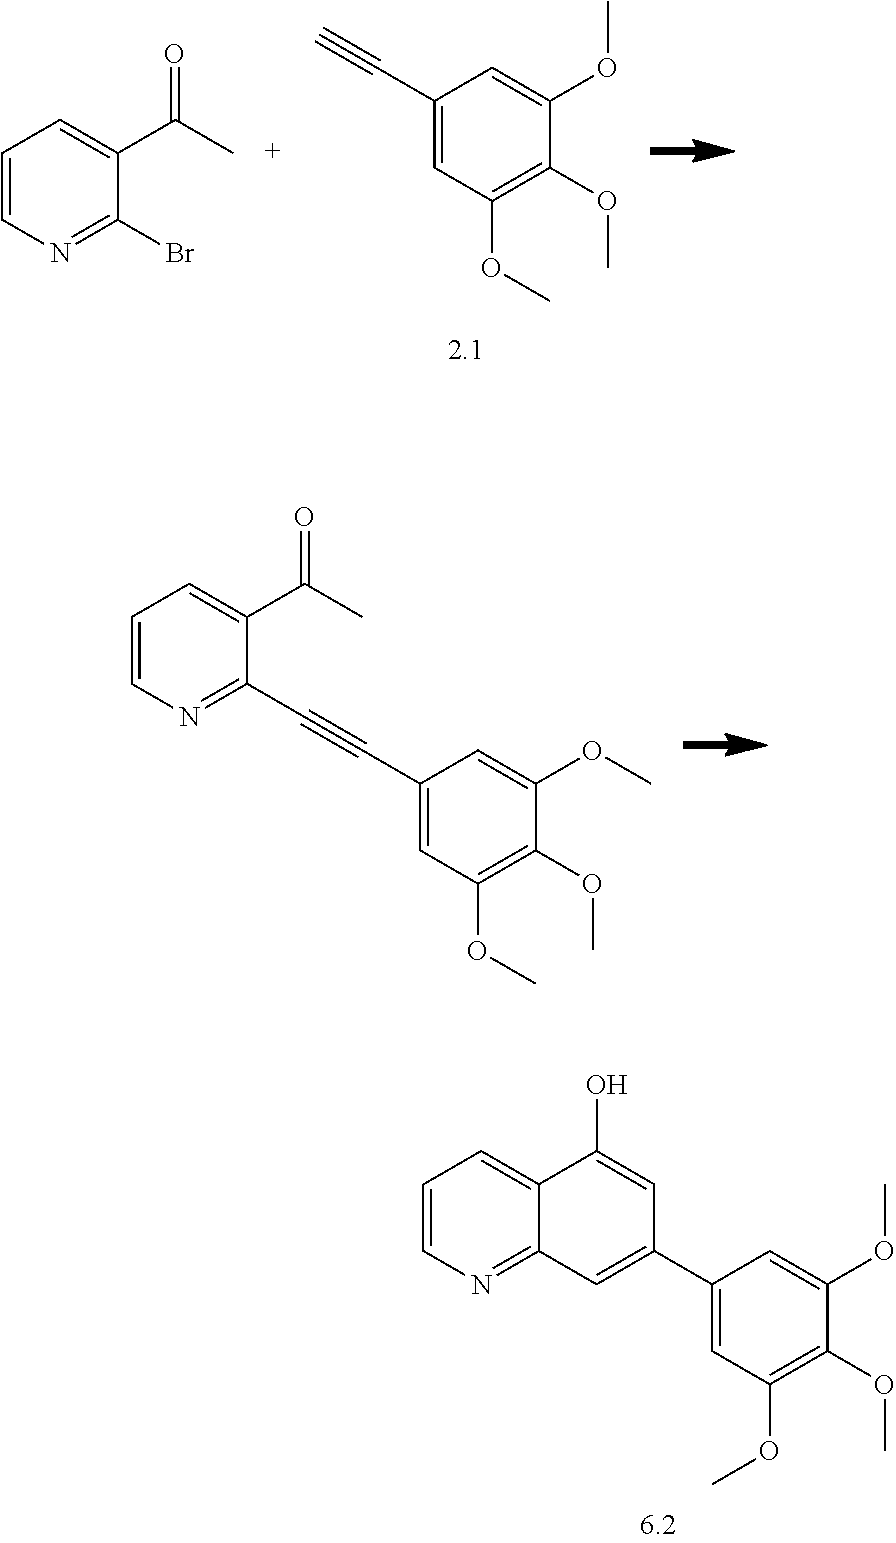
C1(OC)=C(OC)C=C(C#C)C=C1OC.C1(Br)=NC=CC=C1C(C)=O.C1=CN=C2C(=C1)C(O)=CC(C1=CC(OC)=C(OC)C(OC)=C1)=C2.C1(OC)=C(OC)C=C(C#CC2=NC=CC=C2C(C)=O)C=C1OC
